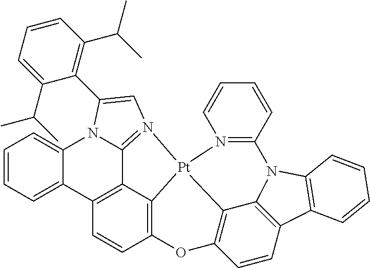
C12=C3C4=C(C=C1)C1=CC=CC=C1N1C4=N(C=C1C1=C(C(C)C)C=CC=C1C(C)C)[Pt]31C3=C(O2)C=CC2=C3N(C3=C2C=CC=C3)C2=N1C=CC=C2
